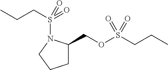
C1C(COS(CCC)(=O)=O)N(S(CCC)(=O)=O)CC1
